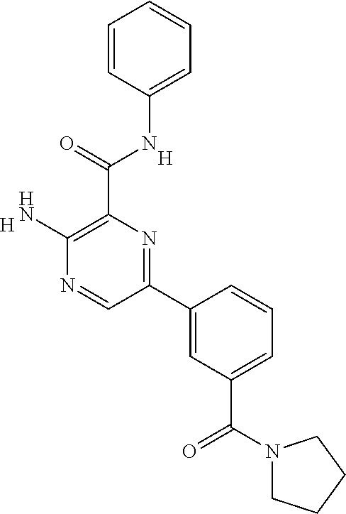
C1=CC(NC(C2=C(N)N=CC(C3=CC(C(N4CCCC4)=O)=CC=C3)=N2)=O)=CC=C1.[H].[H]
